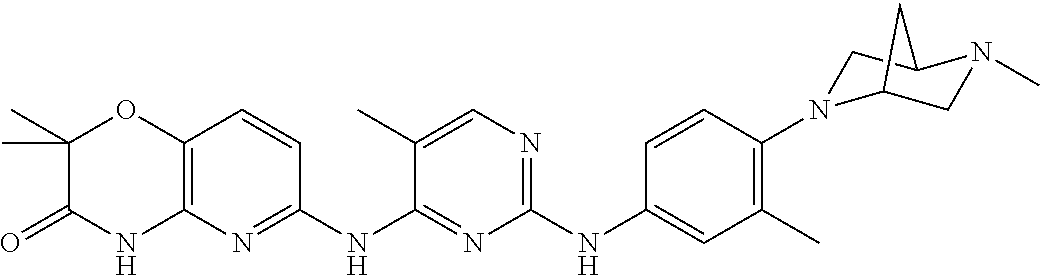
C1(NC2=CC(C)=C(N3CC4N(C)CC3C4)C=C2)=NC=C(C)C(NC2=NC3=C(C=C2)OC(C)(C)C(=O)N3)=N1
